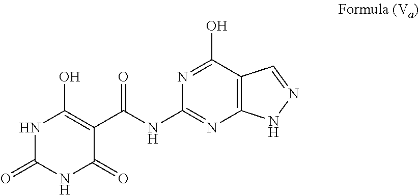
N1C(=O)NC(=O)C(C(=O)NC2=NC3=C(C(O)=N2)C=NN3)=C1O
